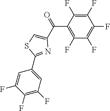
C1(C(C2=CSC(C3=CC(F)=C(F)C(F)=C3)=N2)=O)=C(F)C(F)=C(F)C(F)=C1F
